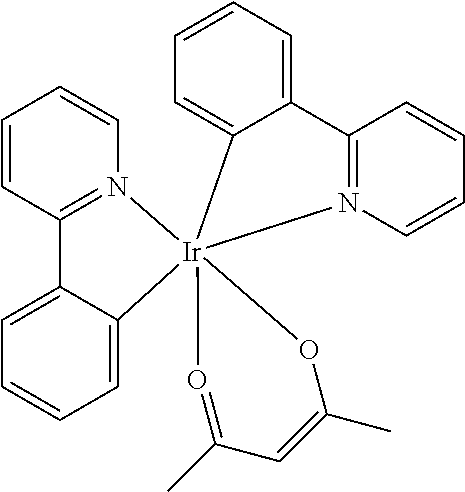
C1=CC2=N(C=C1)[Ir]13(C4=CC=CC=C24)(OC(C)=CC(C)=O1)C1=CC=CC=C1C1=N3C=CC=C1
